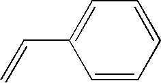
C1=CC=CC=C1C=C
